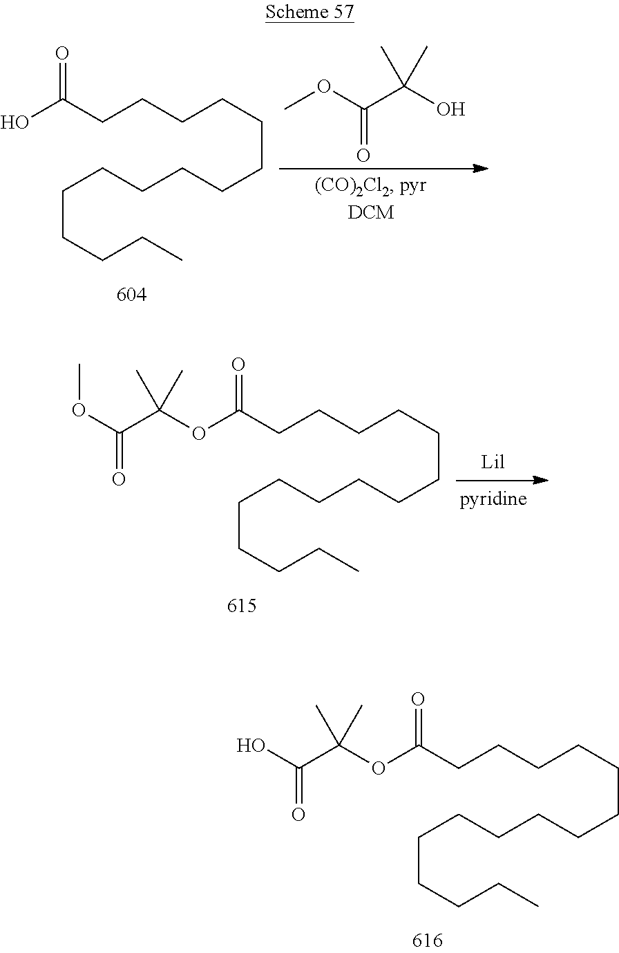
O(C(CCCCCCCCCCCCCCC)=O)C(C(OC)=O)(C)C.O(C(CCCCCCCCCCCCCCC)=O)C(C(O)=O)(C)C.OC(CCCCCCCCCCCCCCC)=O.O(C(C(O)(C)C)=O)C
